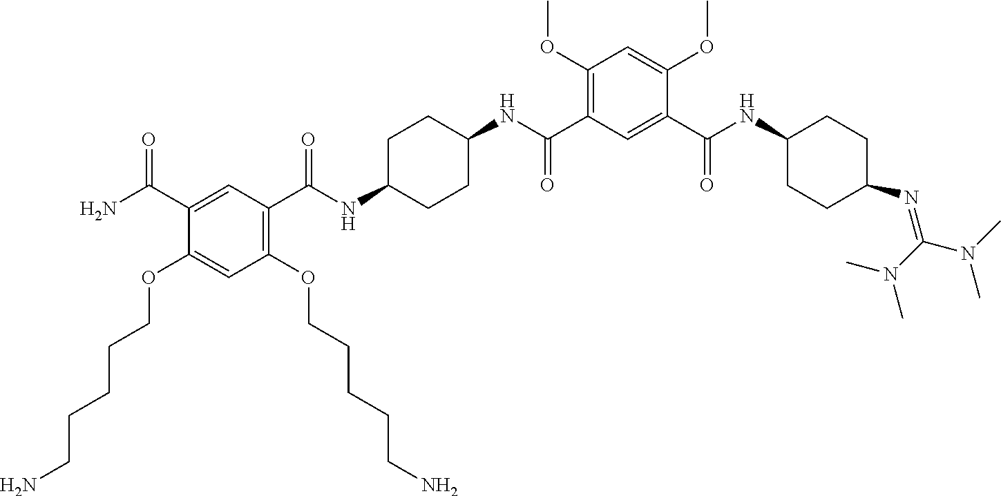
C1(C(NC2CCC(N=C(N(C)C)N(C)C)CC2)=O)=CC(C(NC2CCC(NC(C3=C(OCCCCCN)C=C(OCCCCCN)C(C(N)=O)=C3)=O)CC2)=O)=C(OC)C=C1OC
